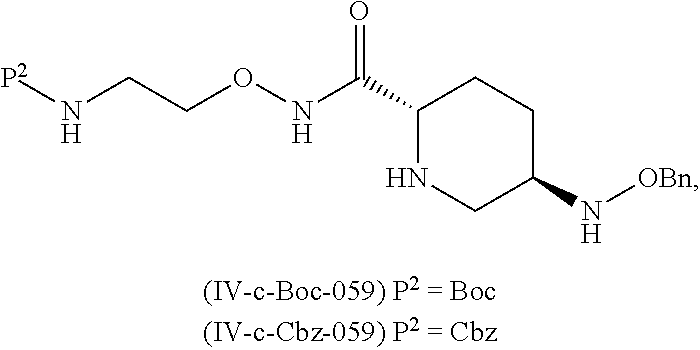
C1(C(=O)NOCCN[P2])NCC(N[OBn])CC1
